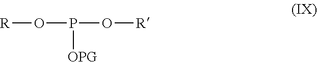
[R]OP(O[R])[OPG]
